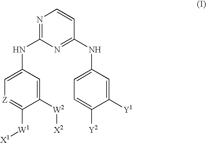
N1=C(NC2=C[Z]=C([W1][X1])C([W2][X2])=C2)N=C(NC2=CC=C([Y2])C([Y1])=C2)C=C1
